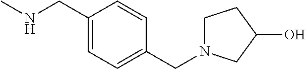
N(C)CC1=CC=C(CN2CCC(O)C2)C=C1
